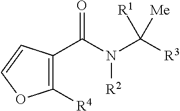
C1([R4])=C(C(N(C([R3])([R1])[Me])[R2])=O)C=CO1
